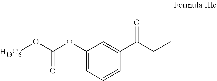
C1(OC(O[H13C6])=O)=CC=CC(C(=O)CC)=C1
